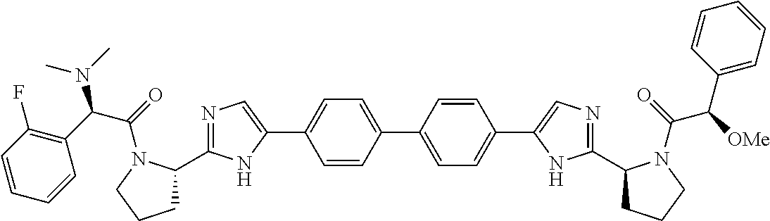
C1C(C2=NC=C(C3=CC=C(C4=CC=C(C5=CN=C(C6CCCN6C(C([OMe])C6=CC=CC=C6)=O)N5)C=C4)C=C3)N2)N(C(=O)C(C2=C(F)C=CC=C2)N(C)C)CC1
